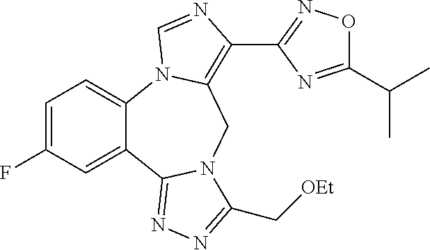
C12=CC=C(F)C=C1C1=NN=C(C[OEt])N1CC1=C(C3=NOC(C(C)C)=N3)N=CN21
